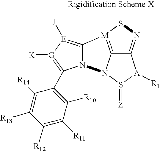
[K][G]1=C(C2=C([R10])C([R11])=C([R12])C([R13])=C2[R14])N2C(=[E]1[J])[M]1=C3C(=NS1)[A]([R1])S(=[Z])N23
